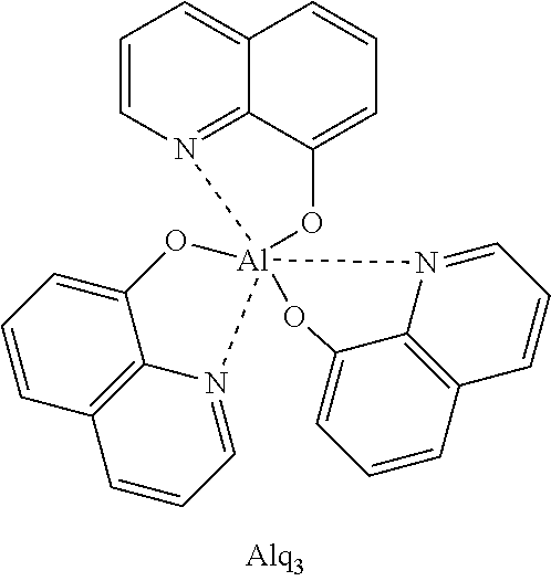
C1=CN2=C3C(=C1)C=CC=C3O[Al]213(OC2=CC=CC4=C2N1=CC=C4)OC1=CC=CC2=C1N3=CC=C2
